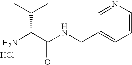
C1=NC=CC=C1CNC(C(N)C(C)C)=O.Cl
